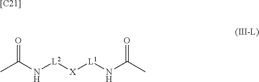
O=C(N[L2][X][L1]NC(C)=O)C.[[C21]]
